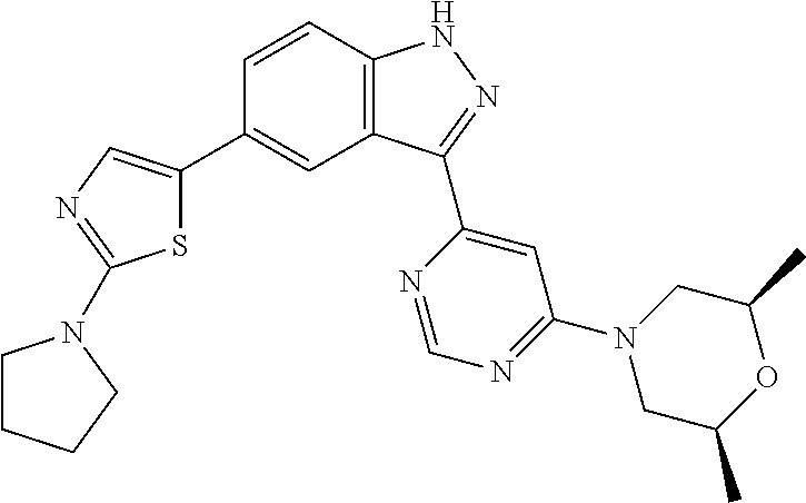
C1=CC2=C(C=C1C1=CN=C(N3CCCC3)S1)C(C1=CC(N3CC(C)OC(C)C3)=NC=N1)=NN2
